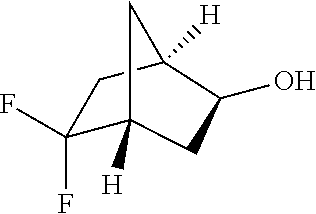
C1(F)(F)C2([H])CC(O)C([H])(C1)C2
